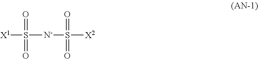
[X1]S(=O)(=O)[N-]S(=O)(=O)[X2]
